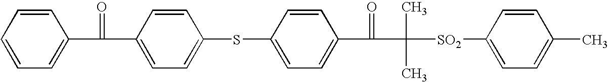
C(C1=CC=CC=C1)(C1=CC=C(SC2=CC=C(C(=O)C(C)(C)[SO2]C3=CC=C(C)C=C3)C=C2)C=C1)=O
